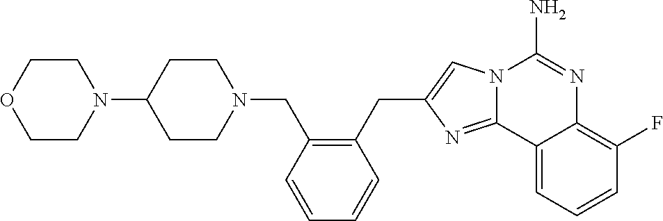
C1CN(C2CCN(CC3=C(CC4=CN5C(=N4)C4=CC=CC(F)=C4N=C5N)C=CC=C3)CC2)CCO1
